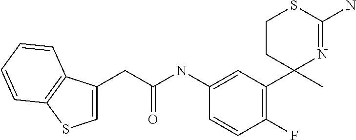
C(C(NC1=CC(C2(C)N=C(N)SCC2)=C(F)C=C1)=O)C1=CSC2=C1C=CC=C2
